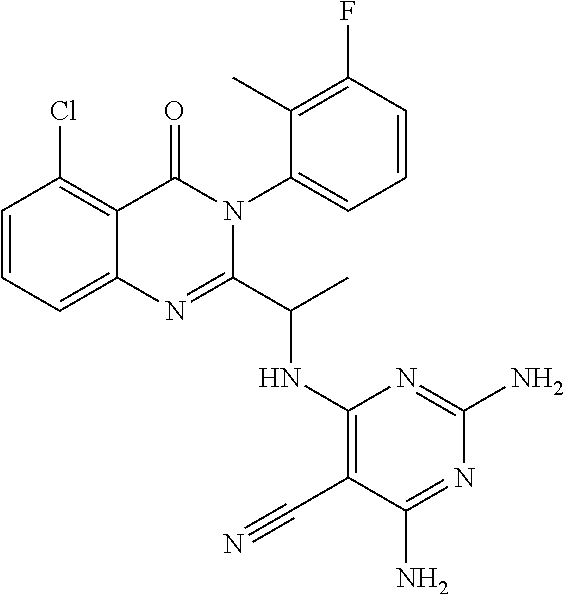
C1=CC=C2C(=C1Cl)C(=O)N(C1=CC=CC(F)=C1C)C(C(C)NC1=C(C#N)C(N)=NC(N)=N1)=N2
